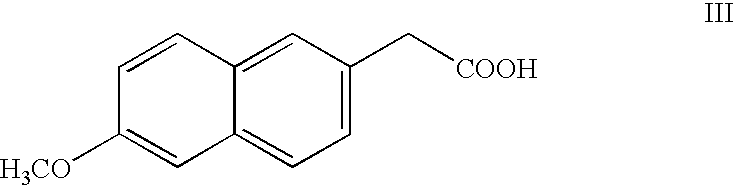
C1=CC2=CC(C[COOH])=CC=C2C=C1[H3CO]
